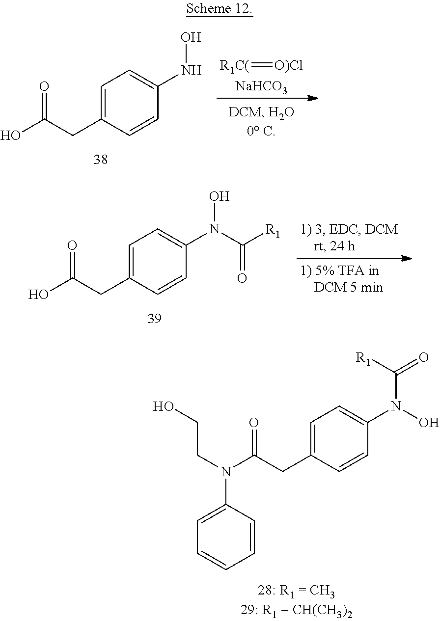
C1=C(CC(N(C2=CC=CC=C2)CCO)=O)C=CC(N(C([R1])=O)O)=C1.C1=C(CC(O)=O)C=CC(N(O)C([R1])=O)=C1.C1=C(CC(O)=O)C=CC(NO)=C1.[R1C(]=[O)Cl].[NaHCO3]
